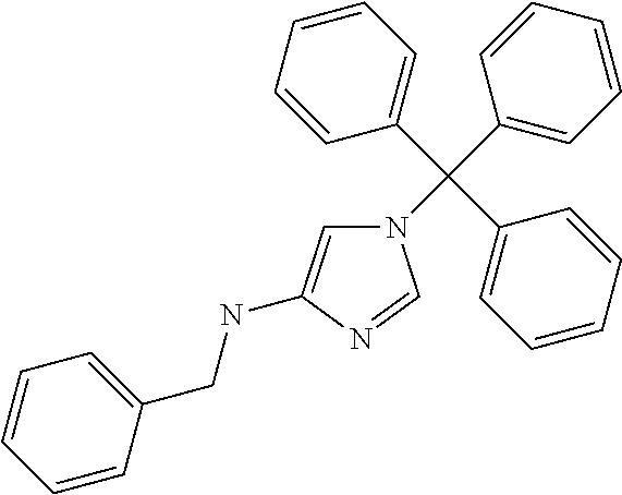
N1(C(C2=CC=CC=C2)(C2=CC=CC=C2)C2=CC=CC=C2)C=C(NCC2=CC=CC=C2)N=C1
